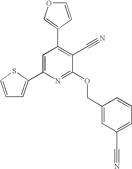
C1=C(C2=CC=CS2)N=C(OCC2=CC(C#N)=CC=C2)C(C#N)=C1C1=COC=C1
